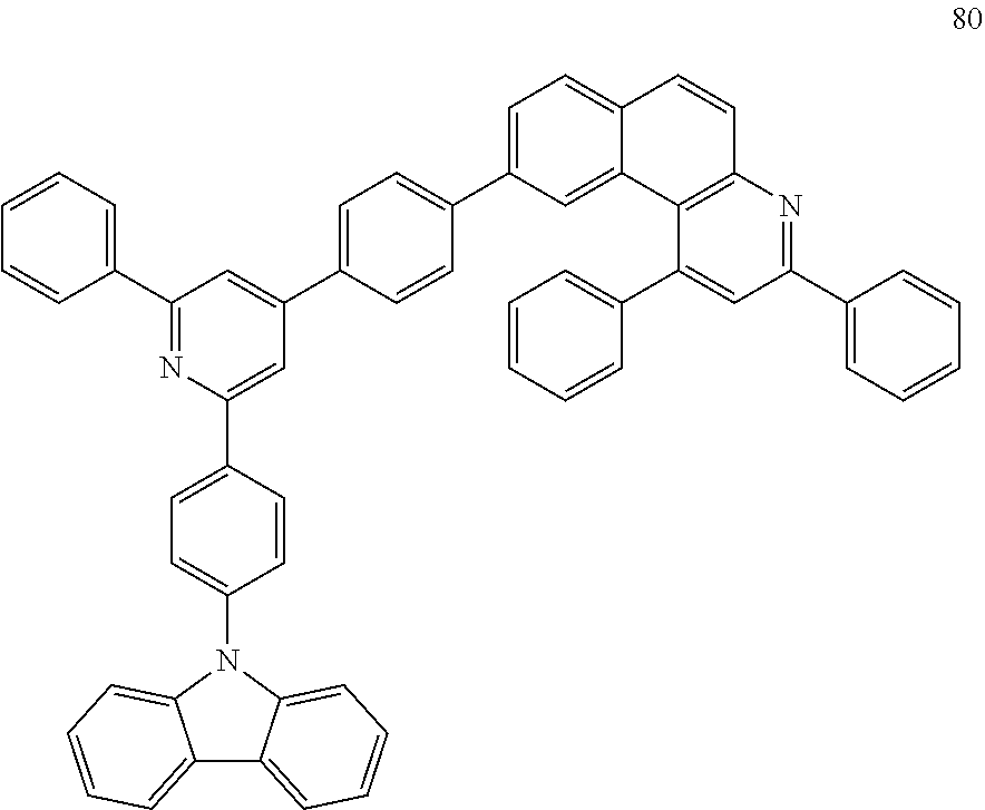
C1=C2C(=CC=C1C1=CC=C(C3=CC(C4=CC=CC=C4)=NC(C4=CC=C(N5C6=CC=CC=C6C6=CC=CC=C56)C=C4)=C3)C=C1)C=CC1=C2C(C2=CC=CC=C2)=CC(C2=CC=CC=C2)=N1
